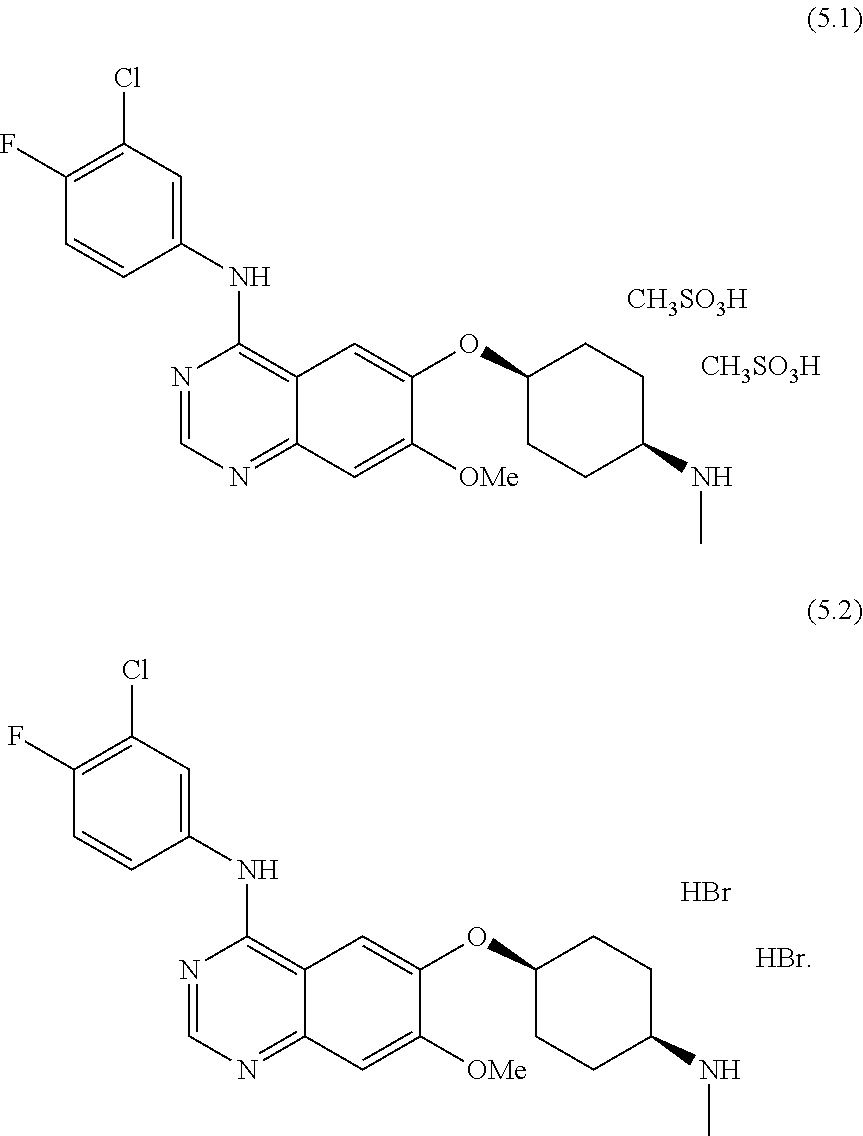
C12=C(NC3=CC(Cl)=C(F)C=C3)N=CN=C1C=C([OMe])C(OC1CCC(NC)CC1)=C2.Br.C12=C(NC3=CC(Cl)=C(F)C=C3)N=CN=C1C=C([OMe])C(OC1CCC(NC)CC1)=C2.[CH3SO3H].[CH3SO3H]
